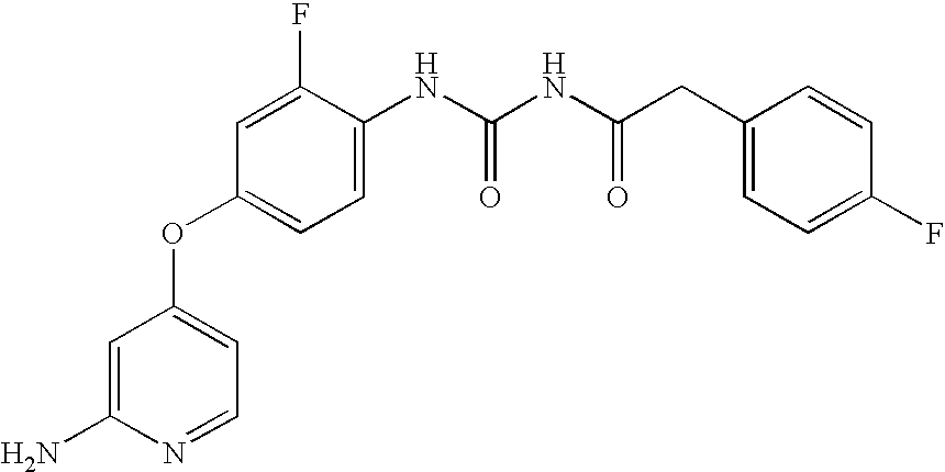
C1=C(N)N=CC=C1OC1=CC=C(NC(NC(CC2=CC=C(F)C=C2)=O)=O)C(F)=C1
